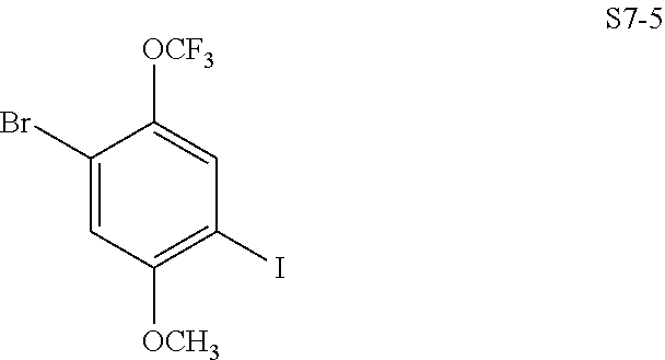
C1(Br)=CC([OCH3])=C(I)C=C1[OCF3]
